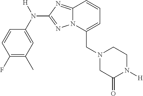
C(C1=CC=CC2=NC(N(C3=CC(C)=C(F)C=C3)[H])=NN12)N1CC(=O)N([H])CC1
